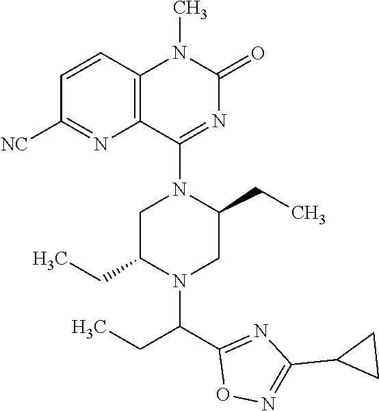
C1C(CC)N(C(C2=NC(C3CC3)=NO2)CC)CC(CC)N1C1=NC(=O)N(C)C2=C1N=C([NC])C=C2
